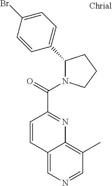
C1(C2=CC=C(Br)C=C2)N(C(=O)C2=NC3=C(C)C=NC=C3C=C2)CCC1
